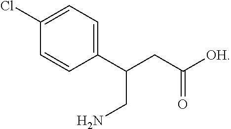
C1(C(CC([OH])=O)CN)=CC=C(Cl)C=C1
